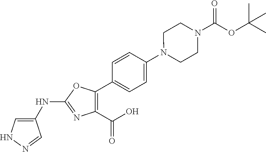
C1(NC2=NC(C(=O)O)=C(C3=CC=C(N4CCN(C(OC(C)(C)C)=O)CC4)C=C3)O2)=CNN=C1
